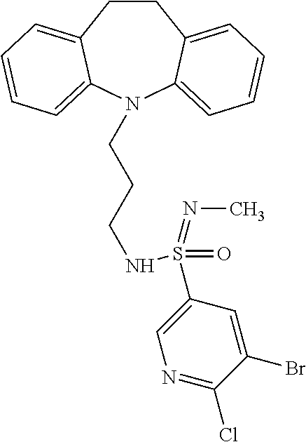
C1CC2=CC=CC=C2N(CCCNS(C2=CN=C(Cl)C(Br)=C2)(=O)=NC)C2=CC=CC=C12
